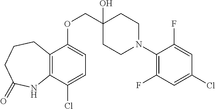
C1(N2CCC(O)(COC3=CC=C(Cl)C4=C3CCCC(=O)N4)CC2)=C(F)C=C(Cl)C=C1F
